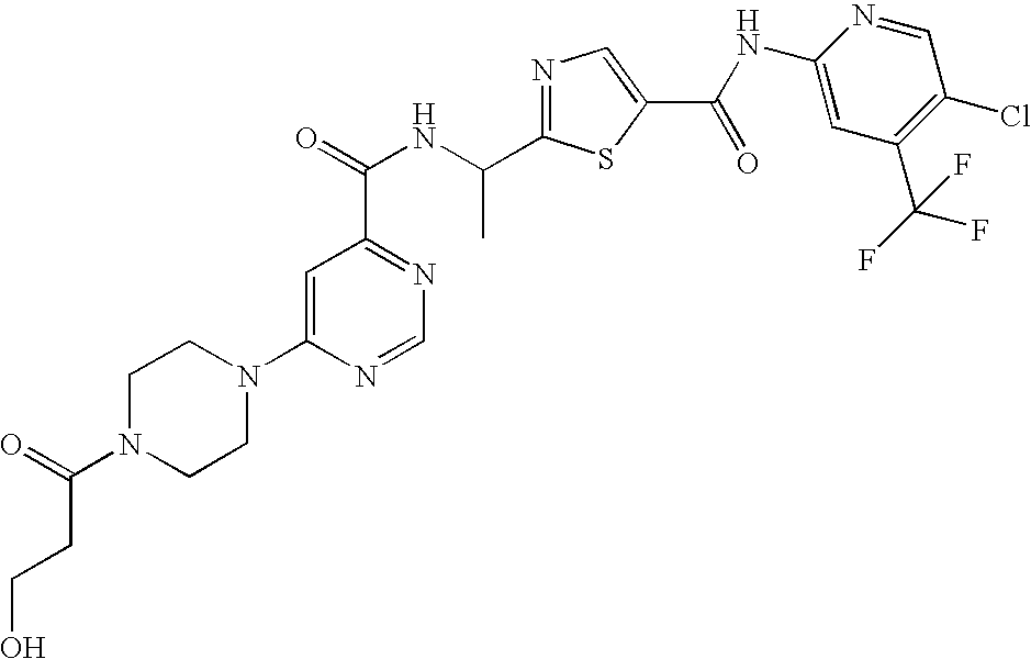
N1=C(C(NC(=O)C2=NC=NC(N3CCN(C(=O)CCO)CC3)=C2)C)SC(C(NC2=CC(C(F)(F)F)=C(Cl)C=N2)=O)=C1
